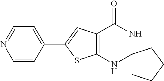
C1=CC(C2=CC3=C(S2)NC2(NC3=O)CCCC2)=CC=N1
